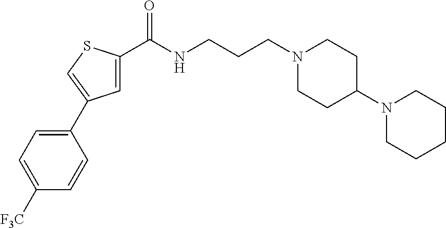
C1=C(C(NCCCN2CCC(N3CCCCC3)CC2)=O)SC=C1C1=CC=C([F3C])C=C1
